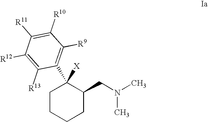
C1([X])(C2=C([R9])C([R10])=C([R11])C([R12])=C2[R13])CCCCC1CN(C)C
